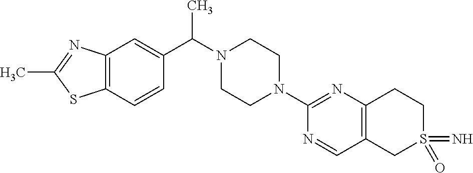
C12=C(C=C(C(C)N3CCN(C4=NC5=C(C=N4)CS(=N)(=O)CC5)CC3)C=C1)N=C(C)S2
